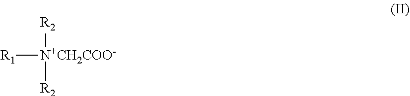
[R2][N+CH2COO-]([R1])[R2]
